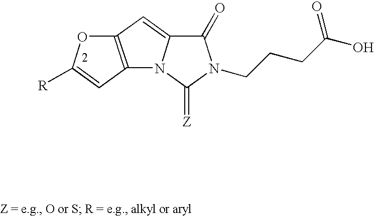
C12=C(C=C([R])O1)N1C(=C2)C(=O)N(CCCC(O)=O)C1=[Z]
